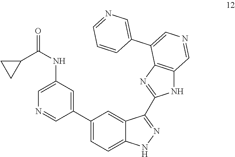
C1(C2=CC=C3C(=C2)C(C2=NC4=C(N2)C=NC=C4C2=CN=CC=C2)=NN3)=CC(NC(=O)C2CC2)=CN=C1
